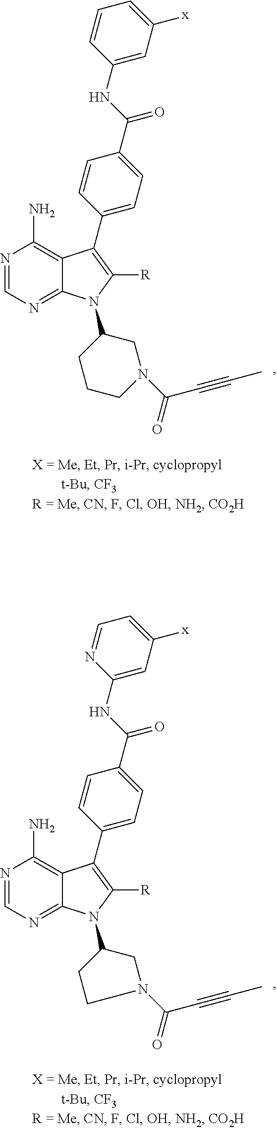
N1=CN=C2C(=C1N)C(C1=CC=C(C(NC3=CC([x])=CC=C3)=O)C=C1)=C([R])N2C1CCCN(C(C#CC)=O)C1.N1=CN=C2C(=C1N)C(C1=CC=C(C(NC3=CC([x])=CC=N3)=O)C=C1)=C([R])N2C1CCN(C(C#CC)=O)C1
